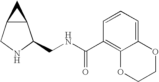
C12C(CNC1CNC(C1=C3C(=CC=C1)OCCO3)=O)C2
